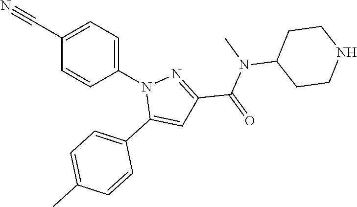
C1(C#N)=CC=C(N2C(C3=CC=C(C)C=C3)=CC(C(N(C3CCNCC3)C)=O)=N2)C=C1
